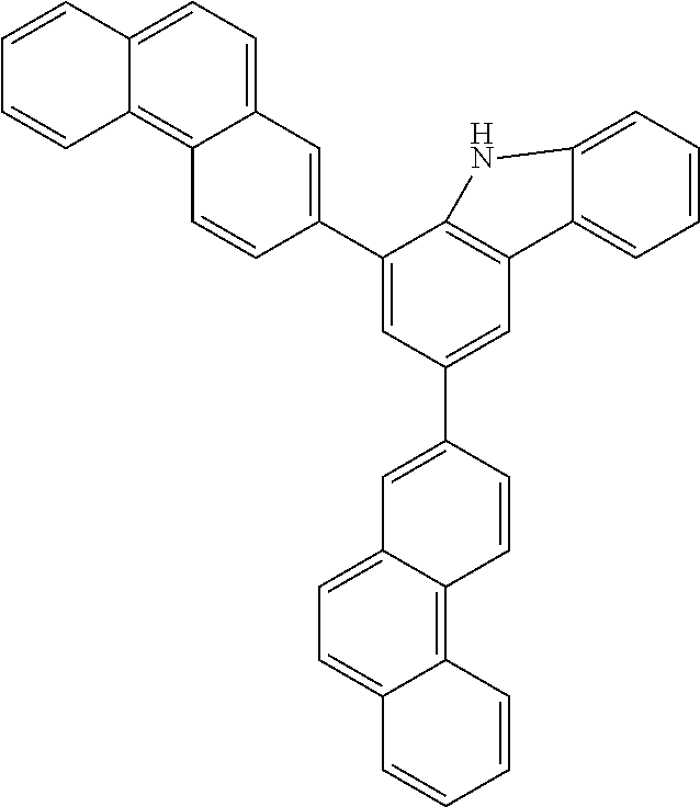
C1(C2=CC3=CC=C4C(=C3C=C2)C=CC=C4)=CC(C2=CC3=CC=C4C(=C3C=C2)C=CC=C4)=CC2=C1NC1=CC=CC=C21
